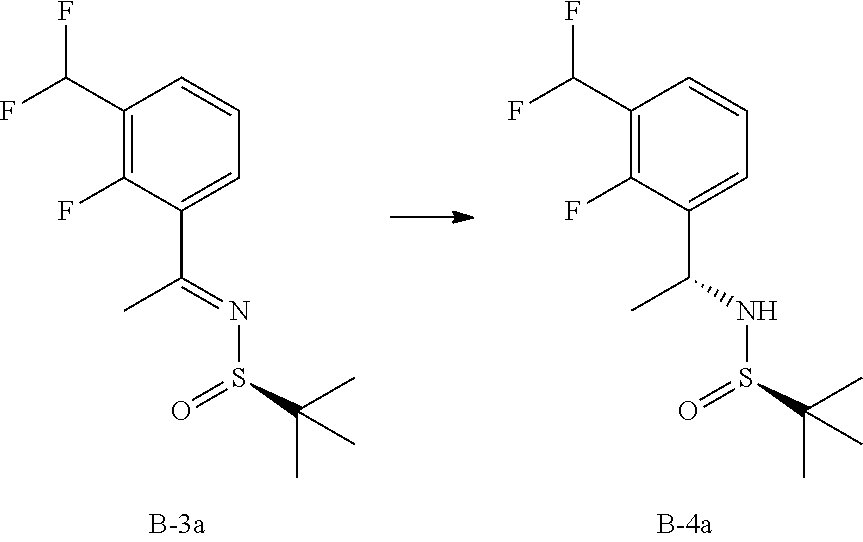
C1(C(F)F)=C(F)C(C(=NS(C(C)(C)C)=O)C)=CC=C1.C1(C(F)F)=C(F)C(C(NS(C(C)(C)C)=O)C)=CC=C1
